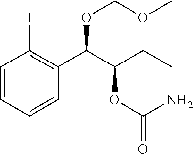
C1=CC=CC(C(C(CC)OC(=O)N)OCOC)=C1I
